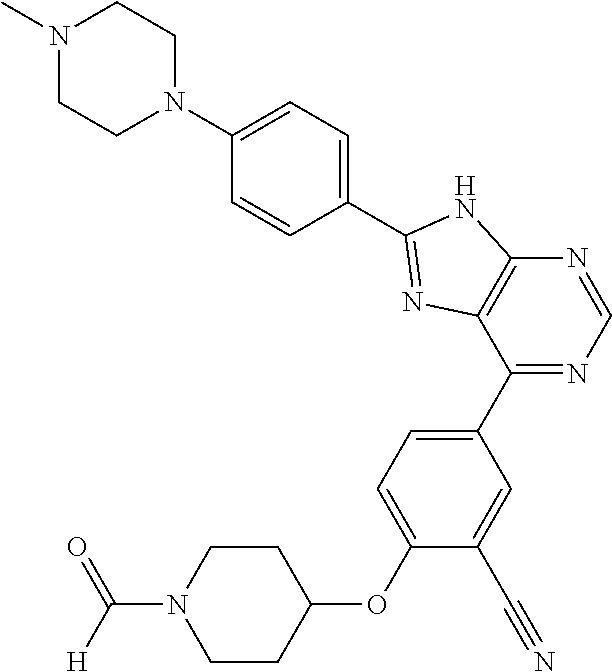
C1CC(OC2=CC=C(C3=NC=NC4=C3N=C(C3=CC=C(N5CCN(C)CC5)C=C3)N4)C=C2C#N)CCN1C([H])=O
